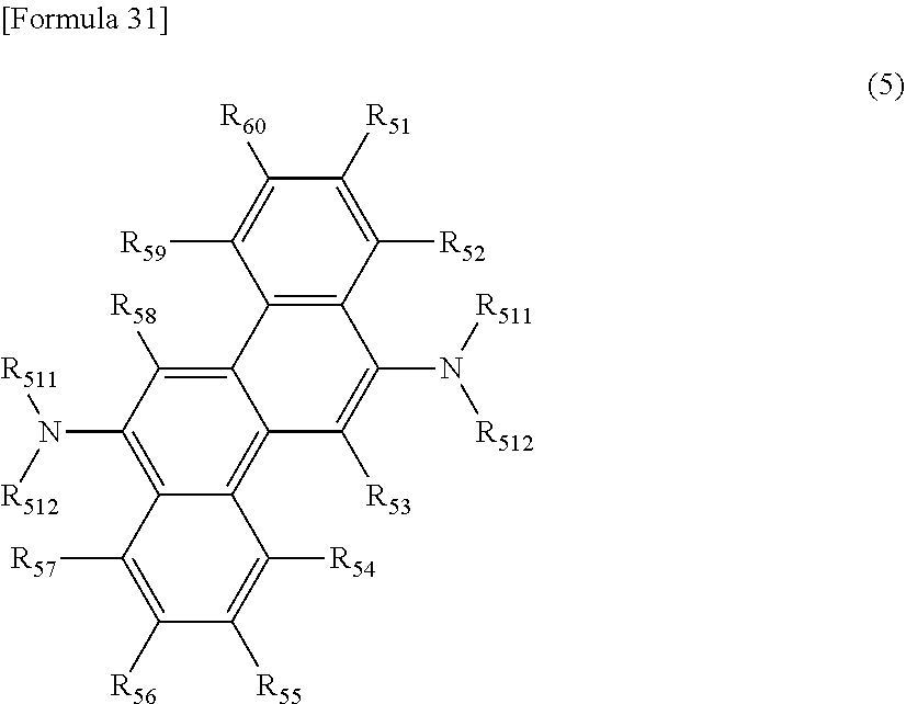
C1([R56])=C([R57])C2=C(N([R512])[R511])C([R58])=C3C(=C2C([R54])=C1[R55])C([R53])=C(N([R511])[R512])C1=C3C([R59])=C([R60])C([R51])=C1[R52]
